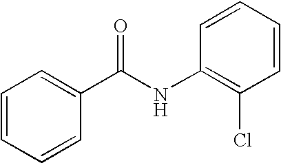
C1=CC=CC(C(NC2=C(Cl)C=CC=C2)=O)=C1
